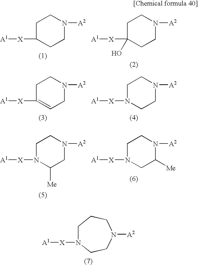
C1C([X][A1])CCN([A2])C1.C1C([X][A1])(O)CCN([A2])C1.C1C([X][A1])=CCN([A2])C1.C1N([X][A1])CCN([A2])C1.C1N([X][A1])C([Me])CN([A2])C1.C1N([X][A1])CC([Me])N([A2])C1.C1N([X][A1])CCN([A2])CC1
